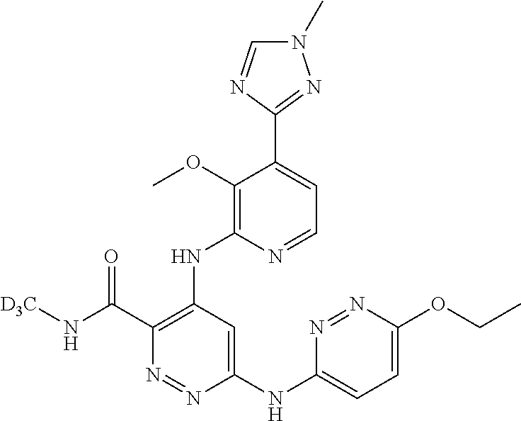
C1(NC2=CC=C(OCC)N=N2)=CC(NC2=C(OC)C(C3=NN(C)C=N3)=CC=N2)=C(C(N[D3C])=O)N=N1
